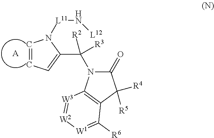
C1=CC=C(C(N2C(=O)C([R4])([R5])C3=C2[W3]=[W2][W1]=C3[R6])([R3])[R2])N1[L11]N[L12].[A]
